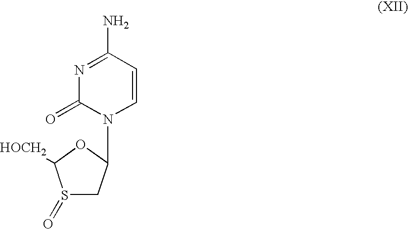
S1(=O)CC(N2C=CC(N)=NC2=O)OC1[HOCH2]
